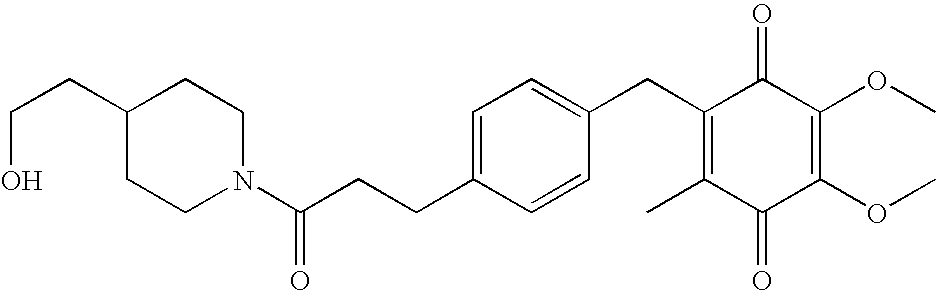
C1(=O)C(C)=C(CC2=CC=C(CCC(=O)N3CCC(CCO)CC3)C=C2)C(=O)C(OC)=C1OC
